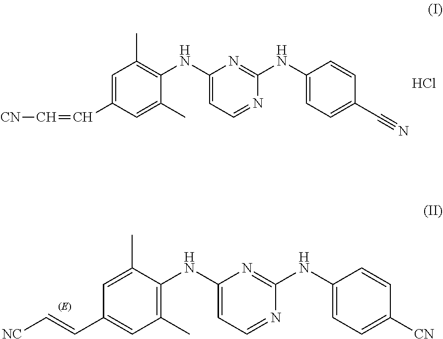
C1=C(C)C(NC2=CC=NC(NC3=CC=C([CN])C=C3)=N2)=C(C)C=C1C=C[NC].C1=C(C=C[CN])C=C(C)C(NC2=CC=NC(NC3=CC=C(C#N)C=C3)=N2)=C1C.Cl
